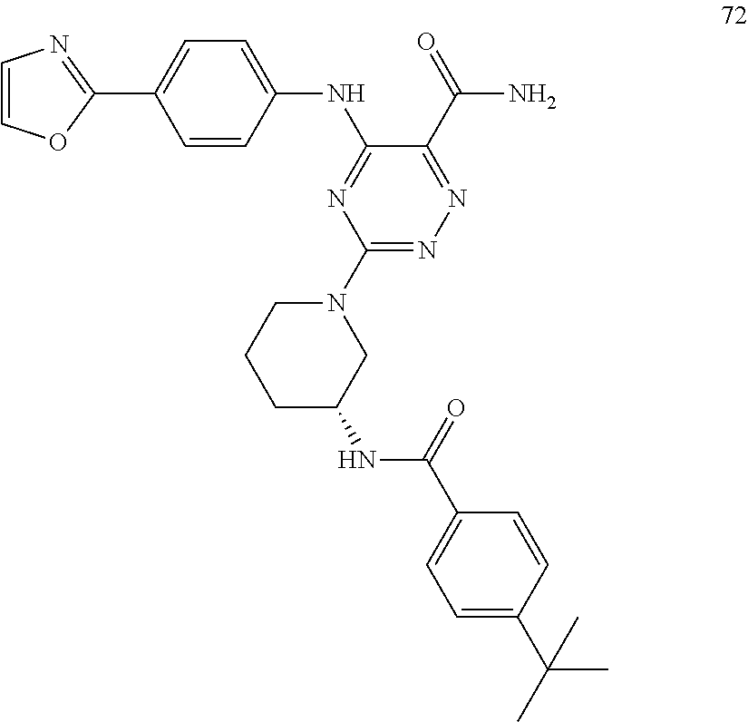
C1=COC(C2=CC=C(NC3=NC(N4CCCC(NC(=O)C5=CC=C(C(C)(C)C)C=C5)C4)=NN=C3C(N)=O)C=C2)=N1
